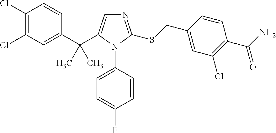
C1(C(C2=CN=C(SCC3=CC(Cl)=C(C(=O)N)C=C3)N2C2=CC=C(F)C=C2)(C)C)=CC(Cl)=C(Cl)C=C1
